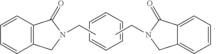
C1=CC2=C(C(=O)N(CC)C2)C=C1.C1=CC=C2C(=C1)CN(CC)C2=O.C1=CC=CC=C1
